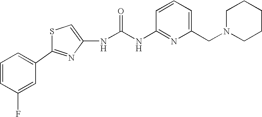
C(NC1=NC(CN2CCCCC2)=CC=C1)(=O)NC1=CSC(C2=CC=CC(F)=C2)=N1
